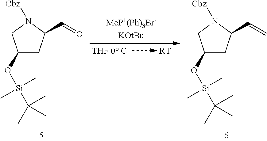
[RT].C1(O[Si](C)(C)C(C)(C)C)CC(C=C)N([Cbz])C1.C1(O[Si](C)(C)C(C)(C)C)CC(C=O)N([Cbz])C1
